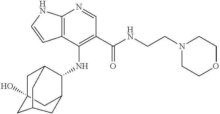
C12=C(C(NC3C4CC5(O)CC3CC(C5)C4)=C(C(NCCN3CCOCC3)=O)C=N1)C=CN2
